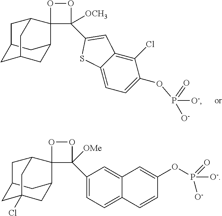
C12CC3CC(C1)C1(C(C2)C3)C([OCH3])(C2=CC3=C(Cl)C(OP([O-])([O-])=O)=CC=C3S2)OO1.C12CC3(Cl)CC(C1)C1(C(C2)C3)C([OMe])(C2=CC=C3C(=C2)C=C(OP([O-])([O-])=O)C=C3)OO1
